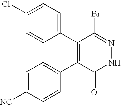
C1=C([NC])C=CC(C2=C(C3=CC=C(Cl)C=C3)C(Br)=NNC2=O)=C1
